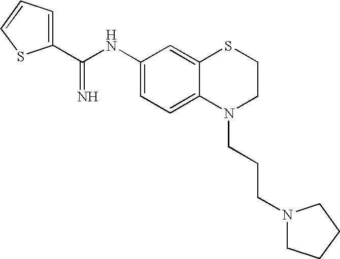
C(NC1=CC=C2C(=C1)SCCN2CCCN1CCCC1)(=N)C1=CC=CS1
